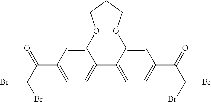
C12=CC(C(C(Br)Br)=O)=CC=C1C1=CC=C(C(=O)C(Br)Br)C=C1OCCCO2
